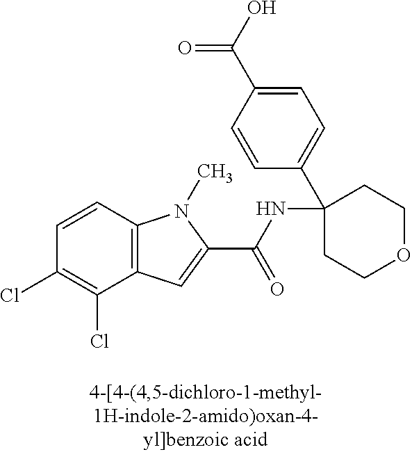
C1=CC2=C(C(Cl)=C1Cl)C=C(C(=O)NC1(C3=CC=C(C(=O)O)C=C3)CCOCC1)N2C
